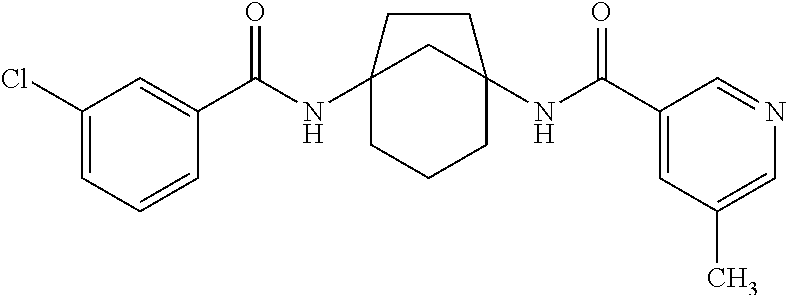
C12(NC(C3=CC(Cl)=CC=C3)=O)CCCC(NC(C3=CC(C)=CN=C3)=O)(C1)CC2
